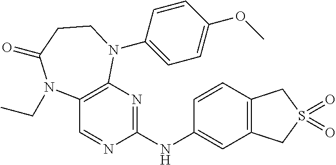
C1(NC2=NC3=C(C=N2)N(CC)C(=O)CCN3C2=CC=C(OC)C=C2)=CC2=C(C=C1)CS(=O)(=O)C2
